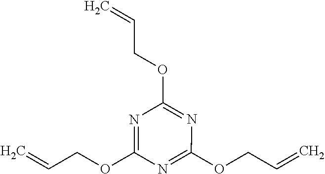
C=CCOC1=NC(OCC=C)=NC(OCC=C)=N1
